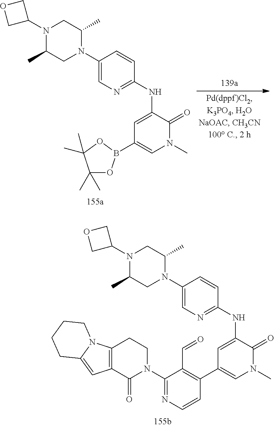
C1(NC2=CC(B3OC(C)(C)C(C)(C)O3)=CN(C)C2=O)=NC=C(N2C(C)CN(C3COC3)C(C)C2)C=C1.C1(NC2=CC(C3=C(C=O)C(N4CCC5=C(C4=O)C=C4N5CCCC4)=NC=C3)=CN(C)C2=O)=NC=C(N2C(C)CN(C3COC3)C(C)C2)C=C1
